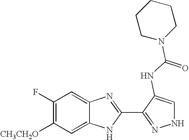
C1=C2C(=CC(F)=C1[CH3CH2O])N=C(C1=NNC=C1NC(N1CCCCC1)=O)N2
